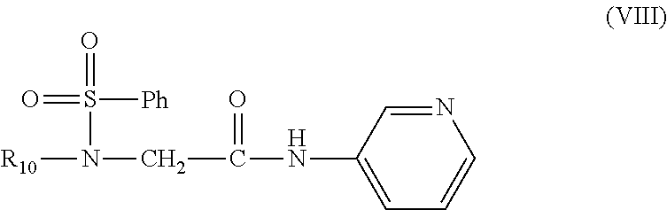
N1=CC(NC(CN([R10])S(=O)(=O)[Ph])=O)=CC=C1
